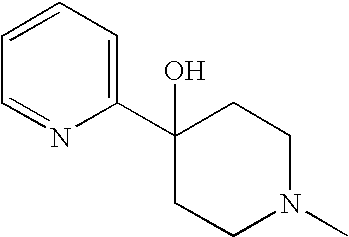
C1(C2(O)CCN(C)CC2)=CC=CC=N1
